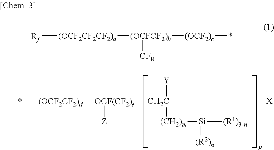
*[(OCF2CF2)d][OCF(CF2)e]([Z])[CH2C]([X])([Y])[(CH2)m][Si]([(R1)3-n])[(R2)n].[Rf][(OCF2CF2CF2)a][(OCFCF2)b]([(OCF2)c]*)[CF8]
